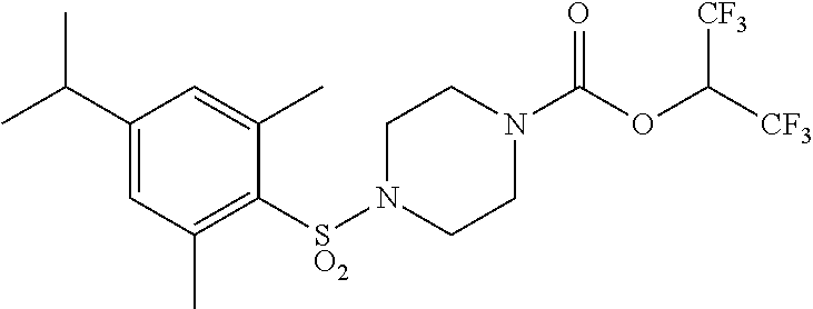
C1(C(C)C)=CC(C)=C([SO2]N2CCN(C(OC([CF3])[CF3])=O)CC2)C(C)=C1
